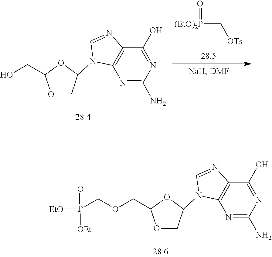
O1CC(N2C3=C(C(O)=NC(N)=N3)N=C2)OC1COCP([EtO])(=O)[OEt].[(EtO)2P](C[OTs])=O.O1CC(N2C3=C(C(O)=NC(N)=N3)N=C2)OC1CO
